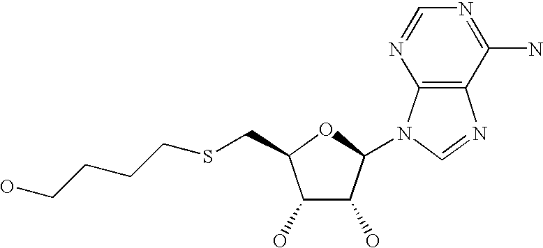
C1(O)C(O)C(N2C3=C(N=C2)C(N)=NC=N3)OC1CSCCCCO
